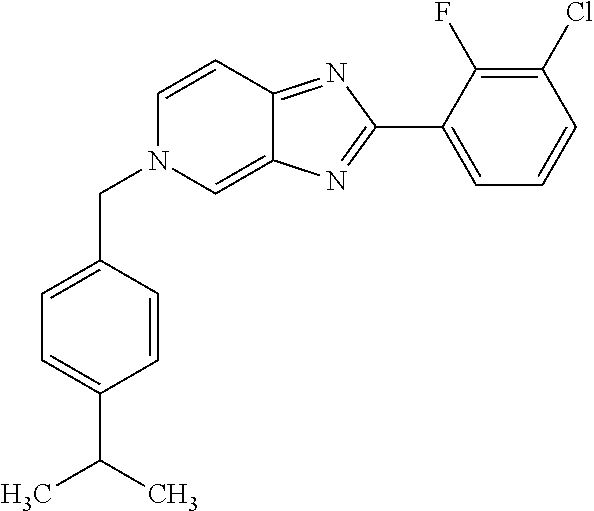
C1(C2=NC3=CN(CC4=CC=C(C(C)C)C=C4)C=CC3=N2)=CC=CC(Cl)=C1F
